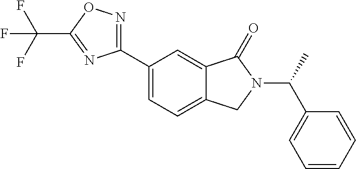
C1(C(N2C(=O)C3=CC(C4=NOC(C(F)(F)F)=N4)=CC=C3C2)C)=CC=CC=C1
